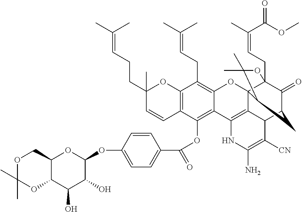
C12=C(C=CC(CCC=C(C)C)(C)O1)C(OC(C1=CC=C(OC3OC4C(C(O)C3O)OC(C)(C)OC4)C=C1)=O)=C1C(=C2CC=C(C)C)OC23C4(CC=C(C)C(OC)=O)C(=O)C(CC2C(C)(C)O4)C2C3=C1NC(N)=C2[CN]
